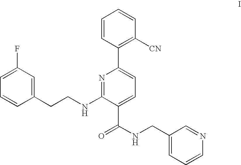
C1=C(F)C=C(CCNC2=NC(C3=C([CN])C=CC=C3)=CC=C2C(NCC2=CC=CN=C2)=O)C=C1
